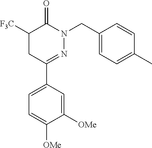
C1([F3C])CC(C2=CC=C([OMe])C([OMe])=C2)=NN(CC2=CC=C(C)C=C2)C1=O
